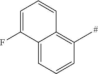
C1=C(F)C2=CC=CC(C)=C2C=C1
